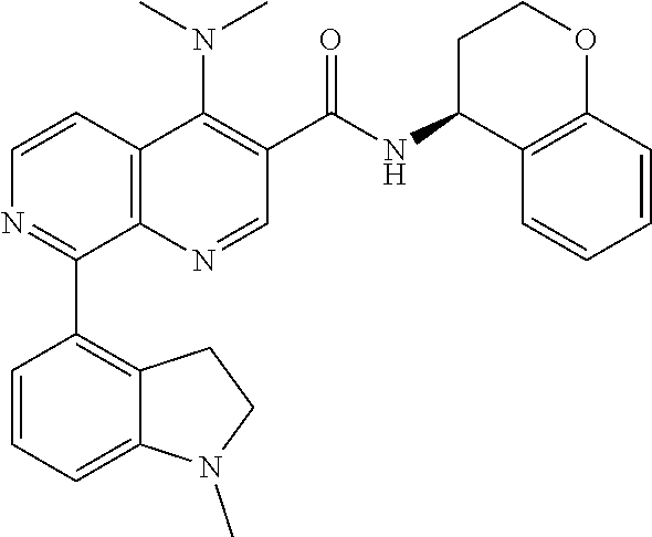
C12=C(N=CC(C(=O)NC3C4=C(OCC3)C=CC=C4)=C1N(C)C)C(C1=C3C(=CC=C1)N(C)CC3)=NC=C2
